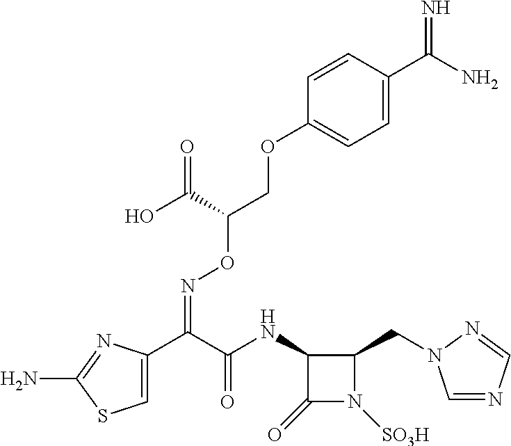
C1=C(C(C(=O)NC2C(=O)N([SO3H])C2CN2C=NC=N2)=NOC(COC2=CC=C(C(=N)N)C=C2)C(=O)O)N=C(N)S1
